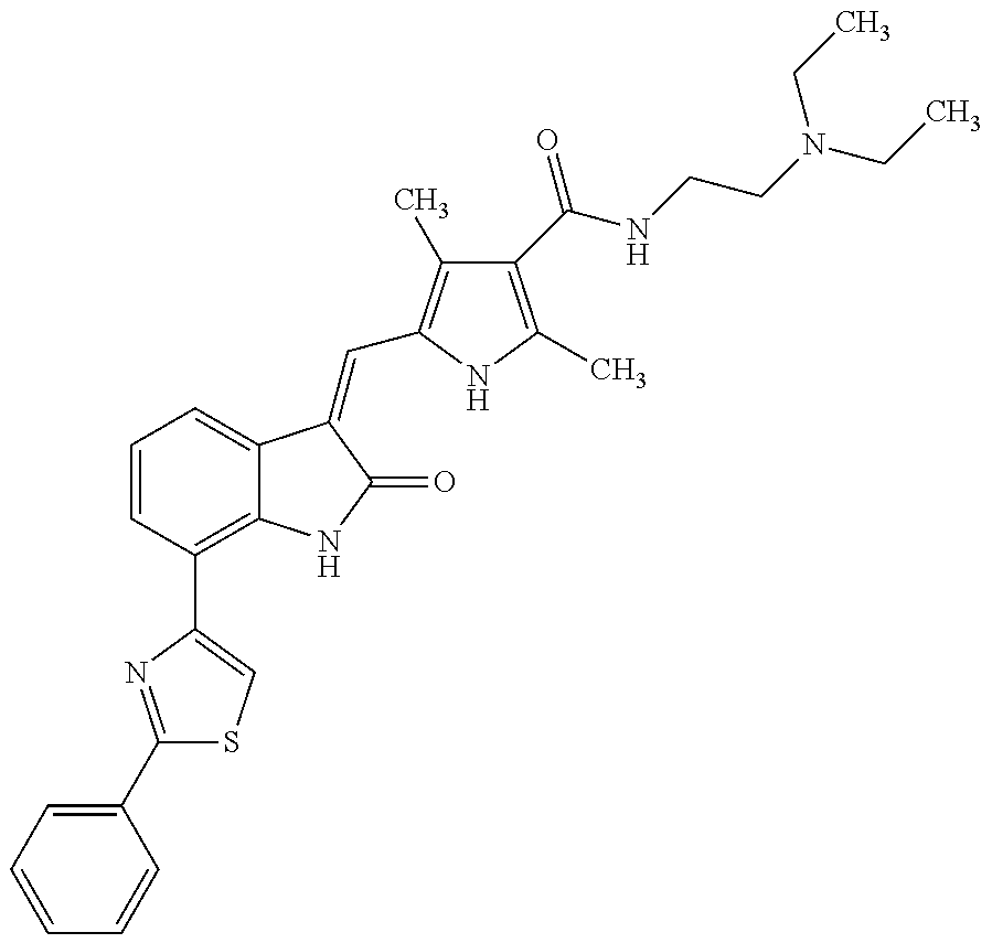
C1=CC=C(C2=NC(C3=C4C(=CC=C3)C(=CC3=C(C)C(C(=O)NCCN(CC)CC)=C(C)N3)C(=O)N4)=CS2)C=C1
